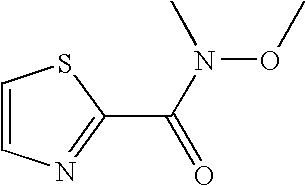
C1=CN=C(C(N(C)OC)=O)S1
